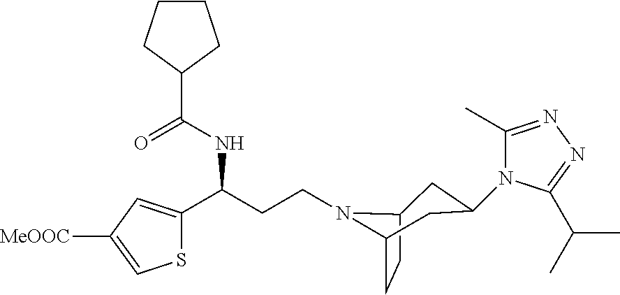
C(CCN1C2CC(N3C(C)=NN=C3C(C)C)CC1CC2)(C1=CC([MeOOC])=CS1)NC(=O)C1CCCC1
